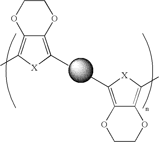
C12=C(C)[X]C(C)=C1OCCO2.CC1=C2C(=C(C)[X]1)OCCO2
